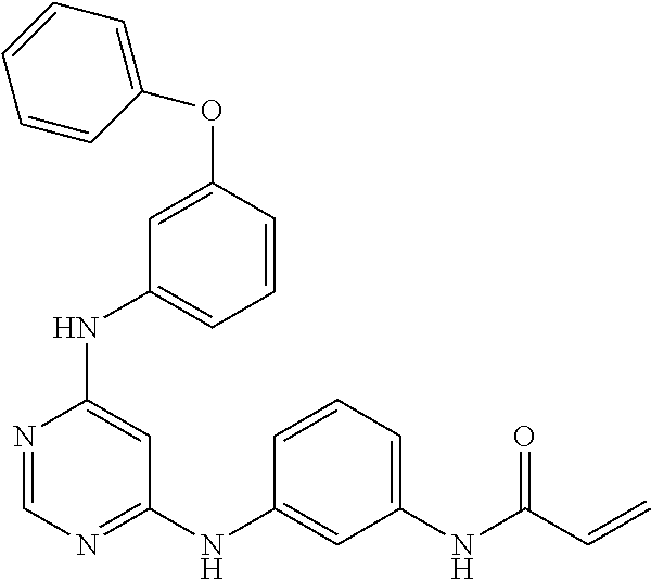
C1(NC2=CC(NC3=CC(NC(C=C)=O)=CC=C3)=NC=N2)=CC=CC(OC2=CC=CC=C2)=C1
